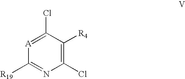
[A]1=C(Cl)C([R4])=C(Cl)N=C1[R19]
